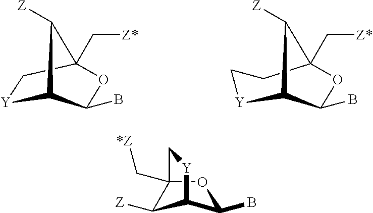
[Y]1CC2(C[Z*])C([Z])C1C(B)O2.[Y]1C2C([Z])C(C[Z*])(OC2B)CC1.C12(C[*Z])C([Z])C(C(B)O1)[Y]C2
